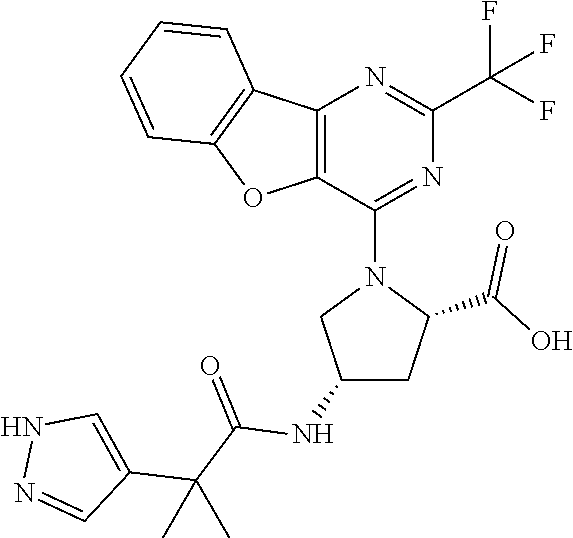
C12=C(C(N3CC(NC(=O)C(C4=CNN=C4)(C)C)CC3C(O)=O)=NC(C(F)(F)F)=N1)OC1=C2C=CC=C1
